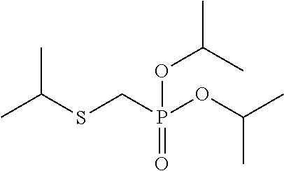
CC(SCP(OC(C)C)(=O)OC(C)C)C
